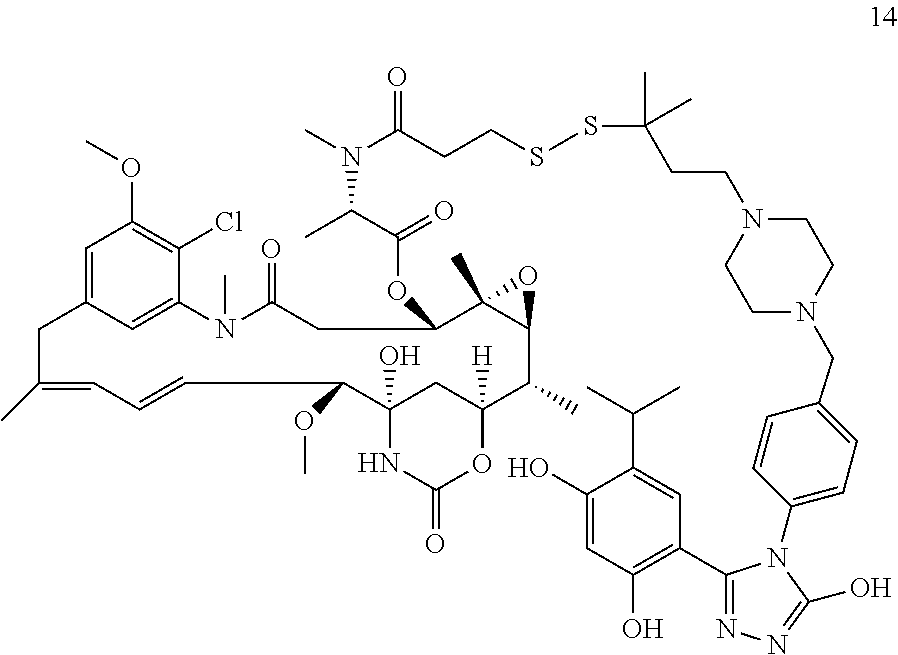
C1(O)=CC(O)=C(C2=NN=C(O)N2C2=CC=C(CN3CCN(CCC(C)(C)SSCCC(N(C)C(C(=O)OC4C5(C)C(O5)C(C)C5([H])CC(O)(NC(=O)O5)C(OC)C=CC=C(C)CC5=CC(OC)=C(Cl)C(=C5)N(C)C(=O)C4)C)=O)CC3)C=C2)C=C1C(C)C
